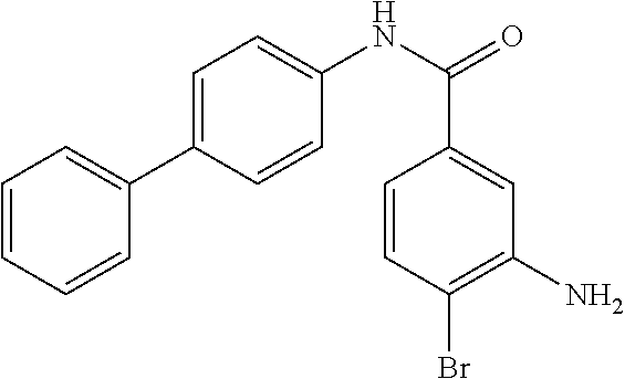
C1=CC=CC(C2=CC=C(NC(=O)C3=CC(N)=C(Br)C=C3)C=C2)=C1
